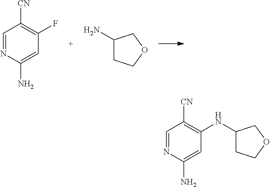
C1=NC(N)=CC(F)=C1[CN].C1(N)CCOC1.C1=NC(N)=CC(NC2CCOC2)=C1[CN]
